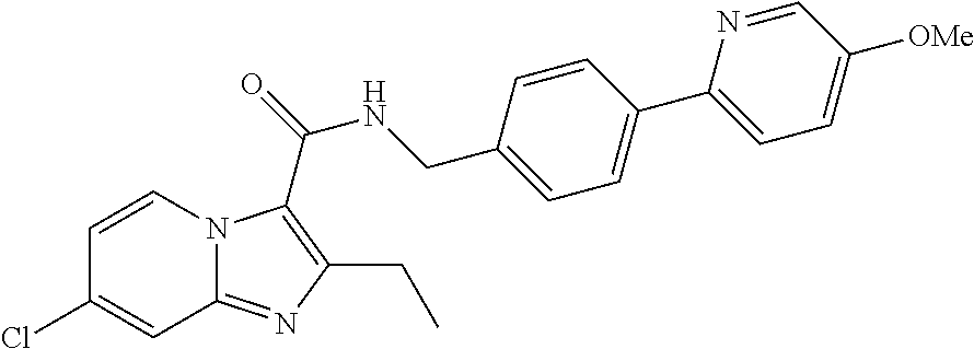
C1=CN2C(=NC(CC)=C2C(=O)NCC2=CC=C(C3=CC=C([OMe])C=N3)C=C2)C=C1Cl
